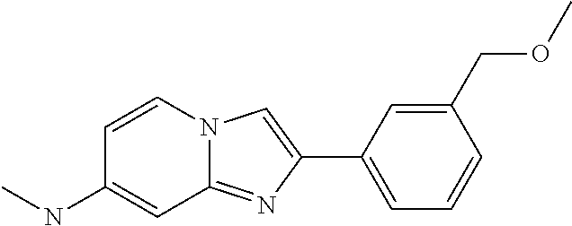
C1=CC(COC)=CC(C2=CN3C(=N2)C=C(NC)C=C3)=C1
